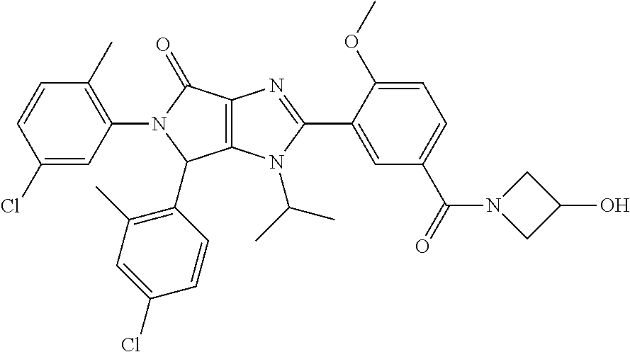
C12=C(N(C(C)C)C(C3=CC(C(=O)N4CC(O)C4)=CC=C3OC)=N1)C(C1=C(C)C=C(Cl)C=C1)N(C1=C(C)C=CC(Cl)=C1)C2=O
